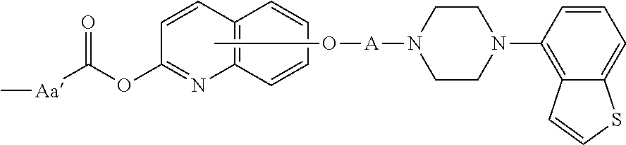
CO[A]N1CCN(C2=C3C(=CC=C2)SC=C3)CC1.C1(OC(=O)[Aa]C)=NC2=C(C=C1)C=CC=C2
